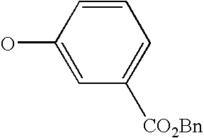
C1(O)=CC([CO2Bn])=CC=C1
